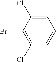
C1=CC=C(Cl)C(Br)=C1Cl
